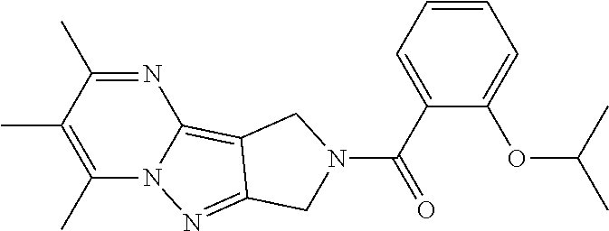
N1=C(C)C(C)=C(C)N2C1=C1C(=N2)CN(C(C2=CC=CC=C2OC(C)C)=O)C1
